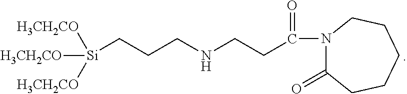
N1(C(=O)CCNCCC[Si]([H3CH2CO])([H3CH2CO])[H3CH2CO])C(=O)CCCCC1
